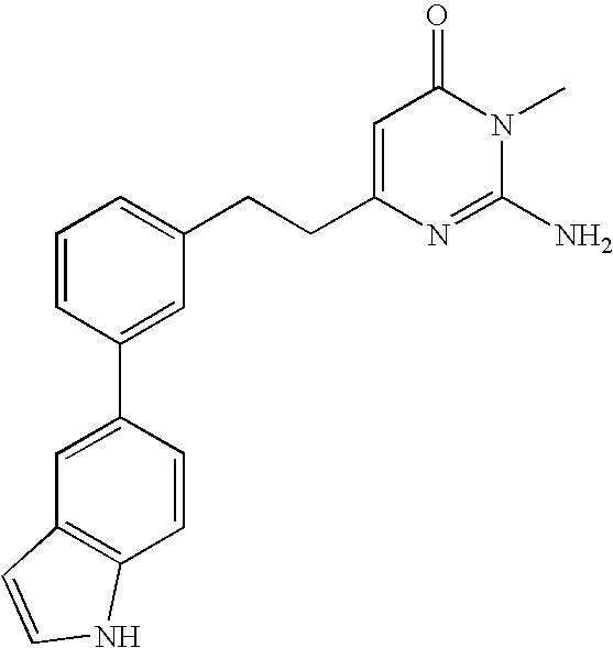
C1=CC(C2=CC3=C(C=C2)NC=C3)=CC(CCC2=CC(=O)N(C)C(N)=N2)=C1
